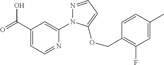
C1(C(=O)O)=CC=NC(N2N=CC=C2OCC2=C(F)C=C(C)C=C2)=C1
